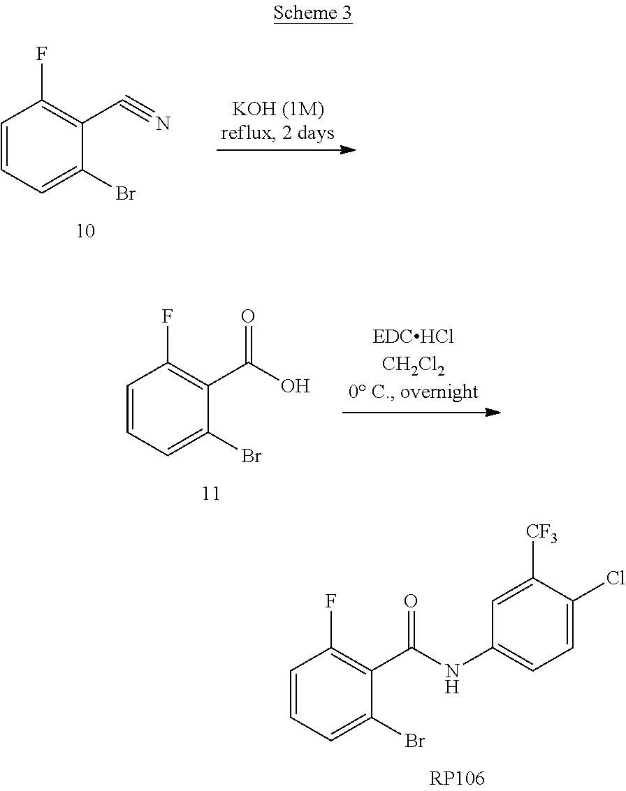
C1=CC=C(Br)C(C(NC2=CC=C(Cl)C([CF3])=C2)=O)=C1F.C1=CC=C(Br)C(C#N)=C1F.C1=CC=C(Br)C(C(O)=O)=C1F
